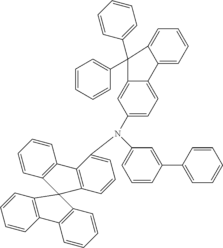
C1(N(C2=CC=CC3=C2C2=C(C=CC=C2)C32C3=C(C=CC=C3)C3=C2C=CC=C3)C2=CC=C3C(=C2)C(C2=CC=CC=C2)(C2=CC=CC=C2)C2=CC=CC=C32)=CC=CC(C2=CC=CC=C2)=C1
